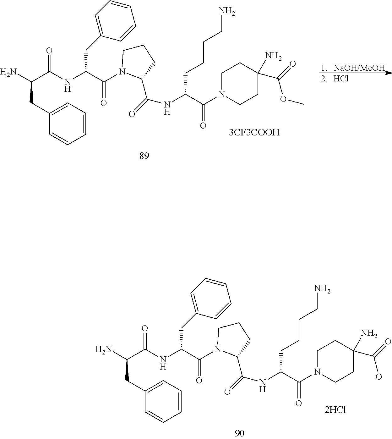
C(C(C(=O)N1CCCC1C(=O)NC(C(=O)N1CCC(N)(C(=O)O)CC1)CCCCN)NC(C(CC1=CC=CC=C1)N)=O)C1=CC=CC=C1.C(C(C(=O)N1CCCC1C(=O)NC(C(=O)N1CCC(N)(C(=O)OC)CC1)CCCCN)NC(C(CC1=CC=CC=C1)N)=O)C1=CC=CC=C1
